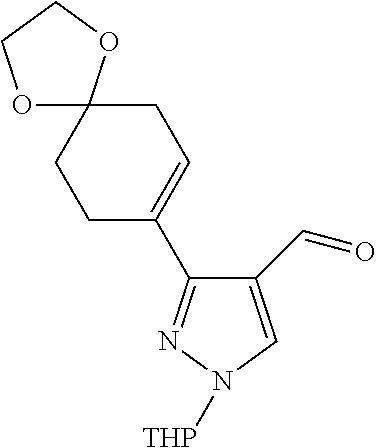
C1(C=O)=CN([THP])N=C1C1=CCC2(CC1)OCCO2
